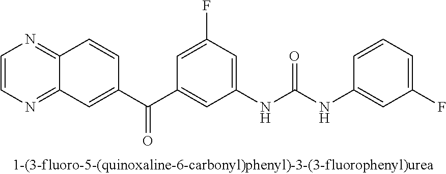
C1=C(F)C=C(NC(NC2=CC(F)=CC(C(C3=CC4=NC=CN=C4C=C3)=O)=C2)=O)C=C1
